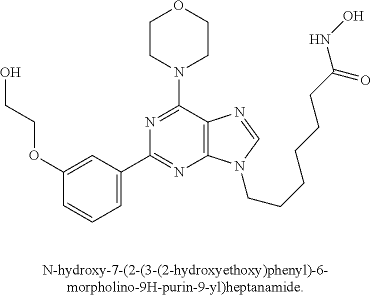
C1(OCCO)=CC(C2=NC3=C(C(N4CCOCC4)=N2)N=CN3CCCCCCC(NO)=O)=CC=C1
